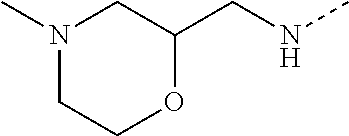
N1(C)CCOC(CNC)C1
